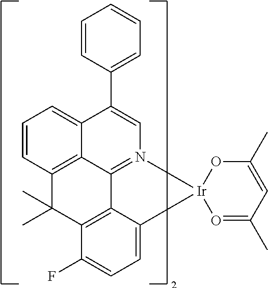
C12=CC=CC3=C1C1=N(C=C2C2=CC=CC=C2)[Ir]2(C4=CC=C(F)C(=C14)C3(C)C)O=C(C)C=C(C)O2
